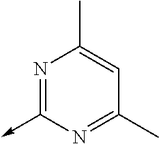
N1=C(->C)N=C(C)C=C1C
